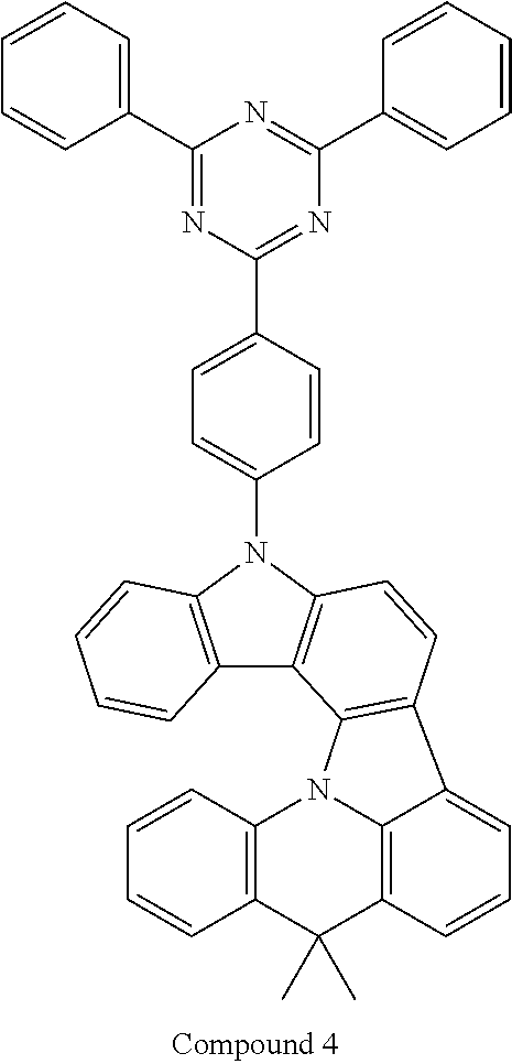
C12=C(N(C3=CC=C(C4=NC(C5=CC=CC=C5)=NC(C5=CC=CC=C5)=N4)C=C3)C3=C1C1=C(C=C3)C3=CC=CC4=C3N1C1=C(C4(C)C)C=CC=C1)C=CC=C2
